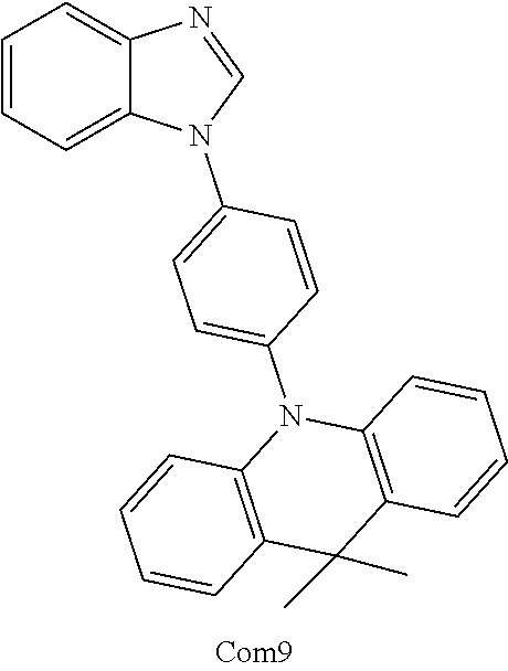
C1=CC=C2C(=C1)N=CN2C1=CC=C(N2C3=C(C(C)(C)C4=C2C=CC=C4)C=CC=C3)C=C1
